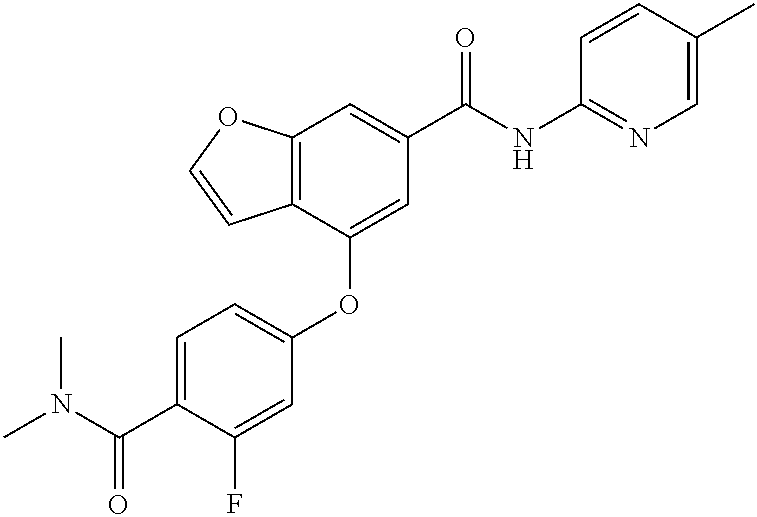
C12=C(C(OC3=CC=C(C(N(C)C)=O)C(F)=C3)=CC(C(NC3=NC=C(C)C=C3)=O)=C1)C=CO2
